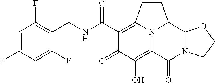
C1=C(F)C=C(F)C(CNC(C2=C3CCC4C5N(C(=O)C(=C(O)C2=O)N34)CCO5)=O)=C1F
